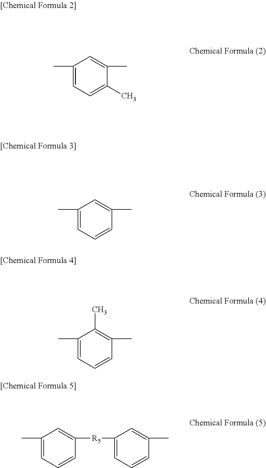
C1(C)=CC=C(C)C(C)=C1.C1(C)=CC=CC(C)=C1.C1(C)=CC=CC(C)=C1C.C1(C)=CC=CC([R5]C2=CC=CC(C)=C2)=C1
